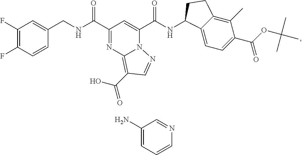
C1(F)=C(F)C=CC(CNC(C2=NC3=C(C(O)=O)C=NN3C(C(NC3C4=CC=C(C(OC(C)(C)C)=O)C(C)=C4CC3)=O)=C2)=O)=C1.C1(N)=CC=CN=C1
